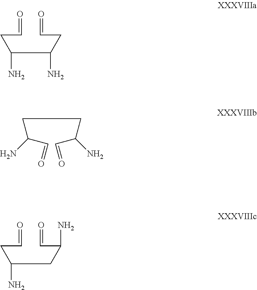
C(CC=O)(C(CC=O)N)N.C(CC=O)(CC(C=O)N)N.C(C(C=O)N)CC(C=O)N
